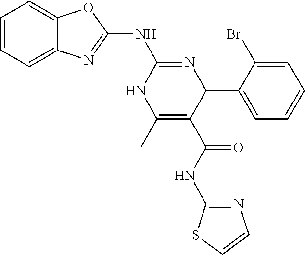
C1=CC=C2C(=C1)N=C(NC1=NC(C3=CC=CC=C3Br)C(C(=O)NC3=NC=CS3)=C(C)N1)O2
